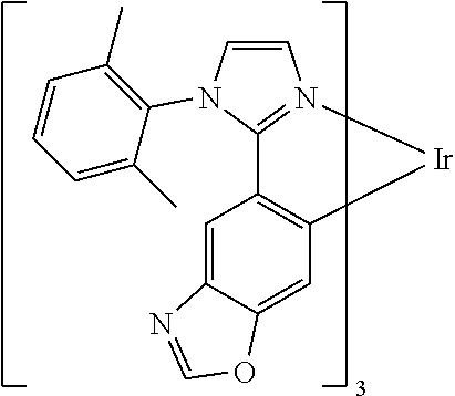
C1=CN(C2=C(C)C=CC=C2C)C2=N1[Ir]C1=C2C=C2C(=C1)OC=N2
